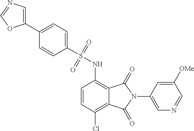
C1=CC(Cl)=C2C(=C1NS(C1=CC=C(C3=CN=CO3)C=C1)(=O)=O)C(=O)N(C1=CN=CC([OMe])=C1)C2=O
